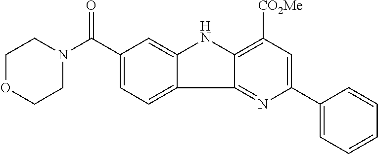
C12=NC(C3=CC=CC=C3)=CC([CO2Me])=C1NC1=CC(C(N3CCOCC3)=O)=CC=C21
